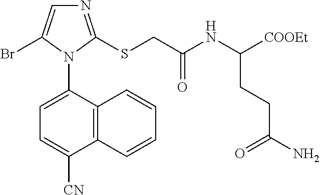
C12=C(C(N3C(Br)=CN=C3SCC(NC([COOEt])CCC(N)=O)=O)=CC=C1[CN])C=CC=C2
